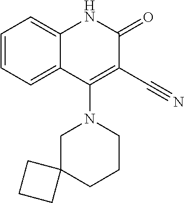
C1=CC=C2C(=C1)NC(=O)C(C#N)=C2N1CCCC2(C1)CCC2
